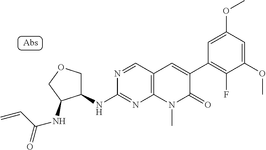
C1(NC2=NC3=C(C=N2)C=C(C2=C(F)C(OC)=CC(OC)=C2)C(=O)N3C)COCC1NC(C=C)=O
